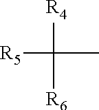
[R5]C(C)([R6])[R4]
